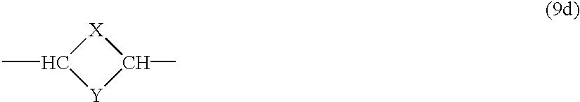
[X]1C(C)[Y]C1C
